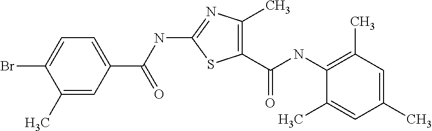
C1(C(NC2=C(C)C=C(C)C=C2C)=O)=C(C)N=C(NC(C2=CC=C(Br)C(C)=C2)=O)S1
